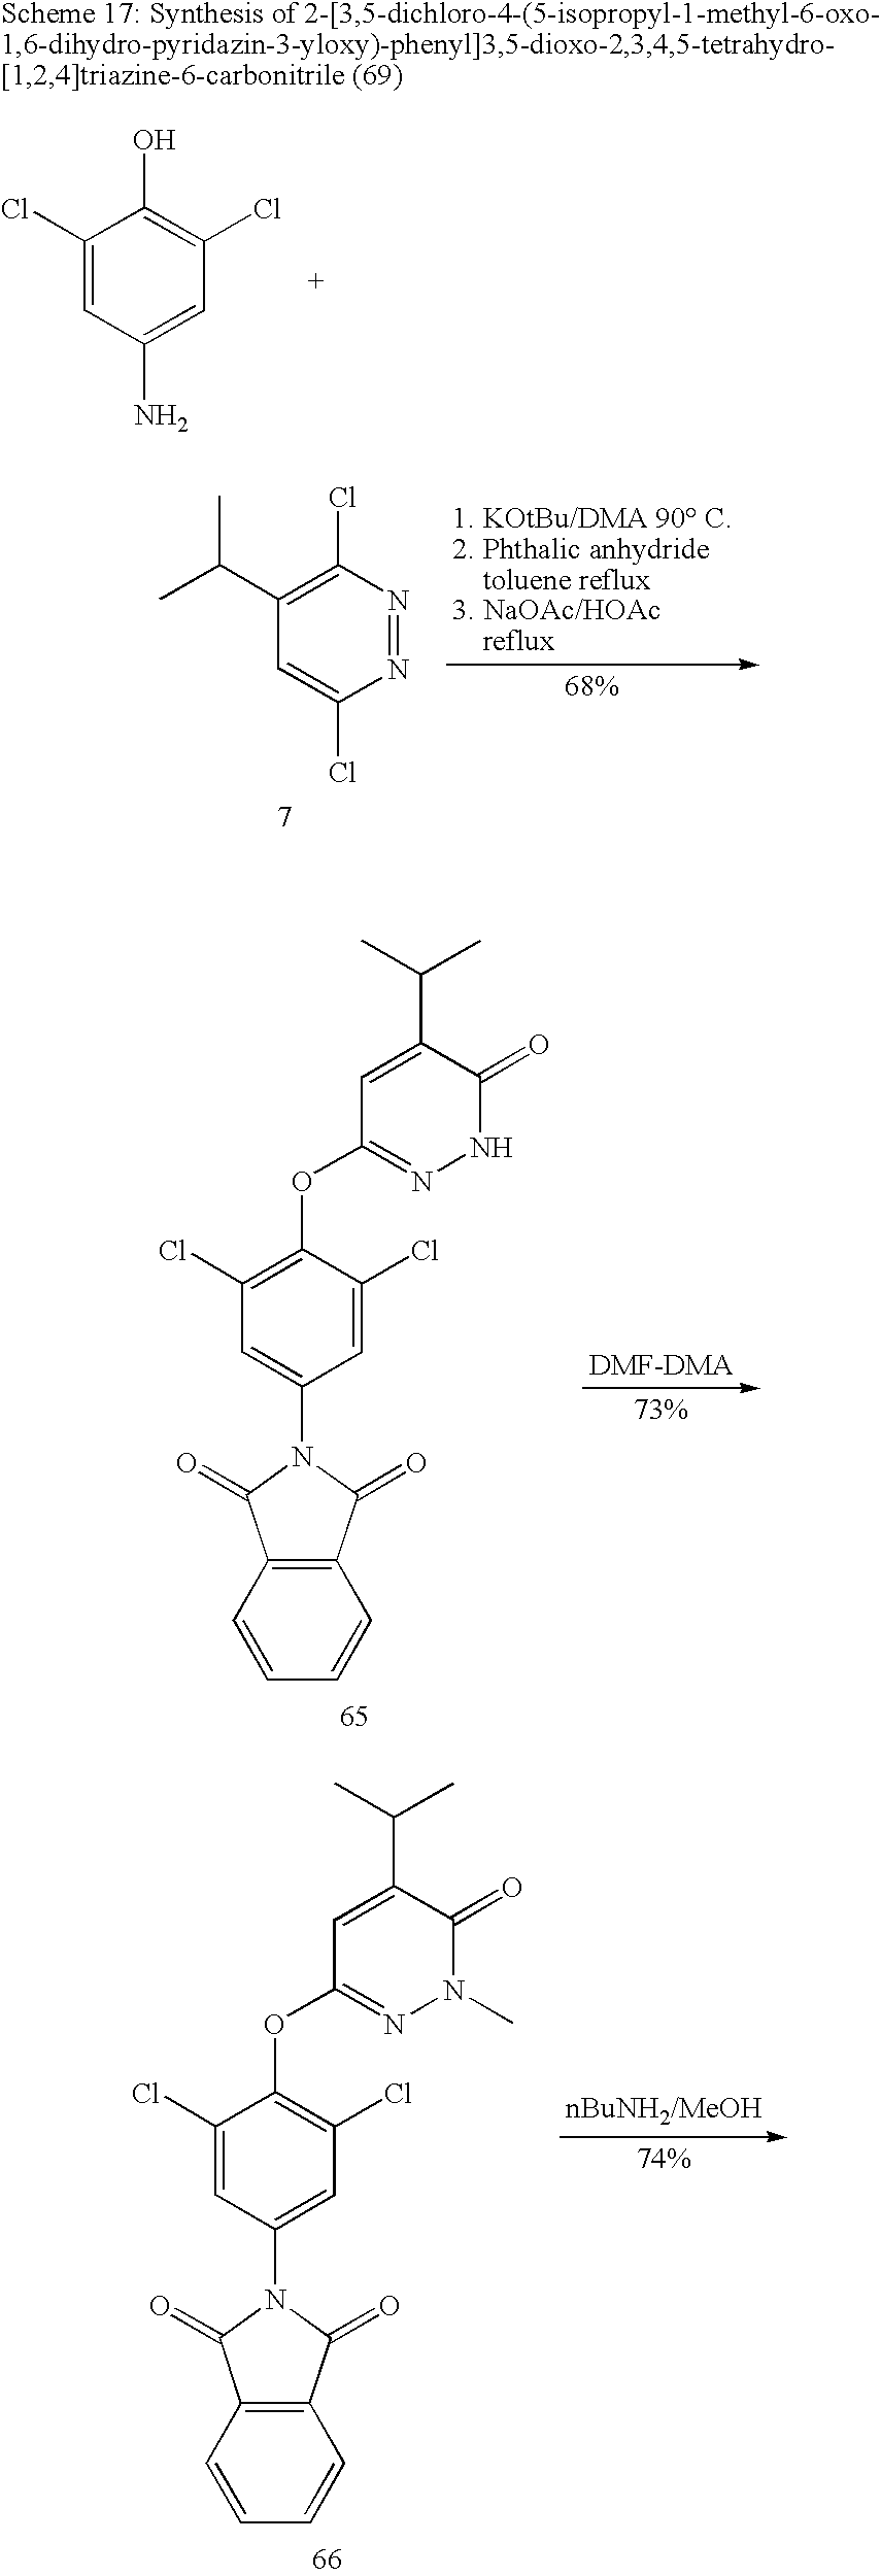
N1=NC(Cl)=C(C(C)C)C=C1Cl.C1=C(C(C)C)C(=O)NN=C1OC1=C(Cl)C=C(N2C(=O)C3=C(C=CC=C3)C2=O)C=C1Cl.C1=C(C(C)C)C(=O)N(C)N=C1OC1=C(Cl)C=C(N2C(=O)C3=C(C=CC=C3)C2=O)C=C1Cl.C1(Cl)=CC(N)=CC(Cl)=C1O
